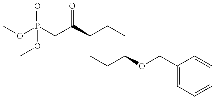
O(P(=O)(CC(=O)C1CCC(OCC2=CC=CC=C2)CC1)OC)C
